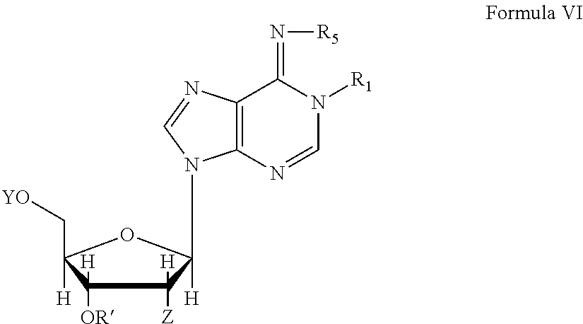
N1([R1])C=NC2=C(C1=N[R5])N=CN2C1([H])C([Z])([H])C([OR])([H])C(C[YO])([H])O1
